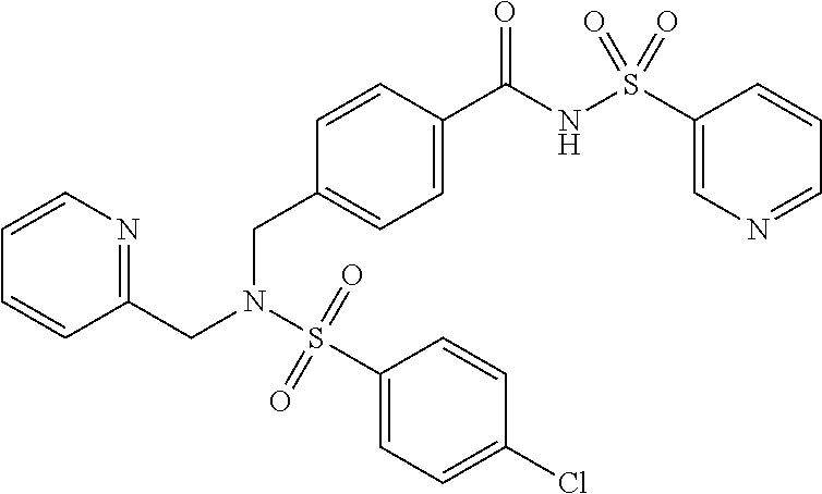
C1=CN=C(CN(S(C2=CC=C(Cl)C=C2)(=O)=O)CC2=CC=C(C(NS(C3=CN=CC=C3)(=O)=O)=O)C=C2)C=C1
